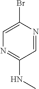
C1=NC(Br)=CN=C1NC
